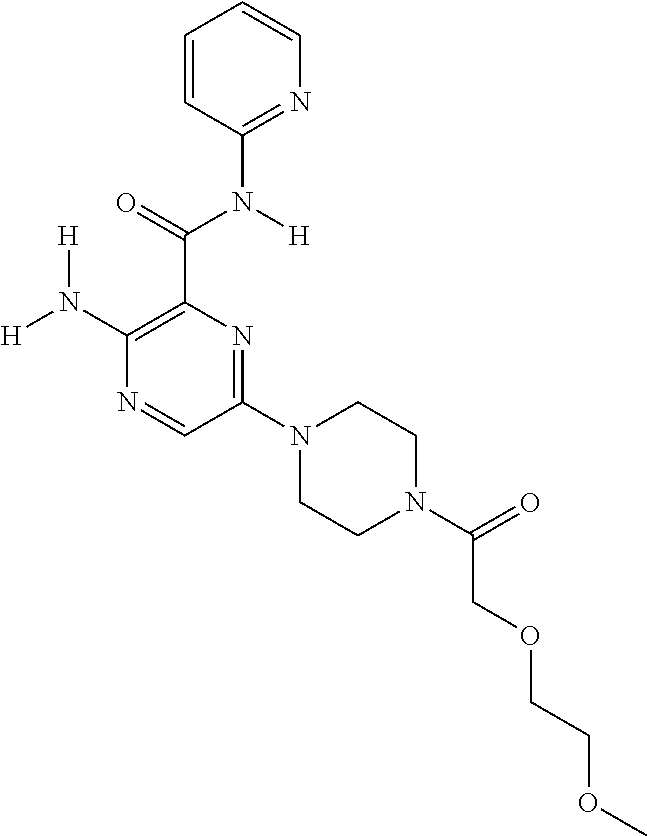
[H]N(C1=C(C(=O)N([H])C2=NC=CC=C2)N=C(N2CCN(C(=O)COCCOC)CC2)C=N1)[H]
